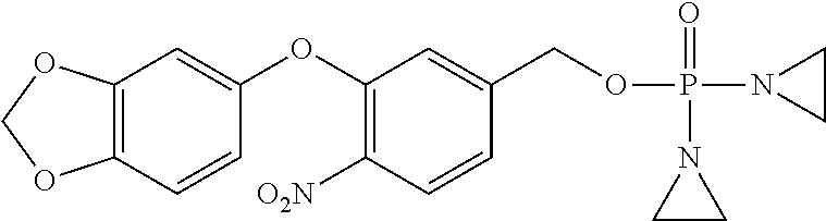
C12=C(C=CC(OC3=C([O2N])C=CC(COP(N4CC4)(=O)N4CC4)=C3)=C1)OCO2
